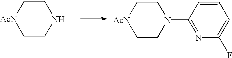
C1=CC(N2CC[AcN]CC2)=NC(F)=C1.C1[AcN]CCNC1
